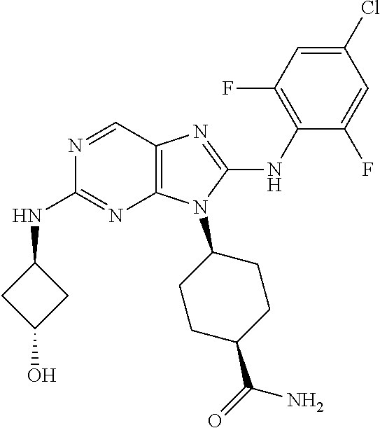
N1=CC2=C(N=C1NC1CC(O)C1)N(C1CCC(C(=O)N)CC1)C(NC1=C(F)C=C(Cl)C=C1F)=N2
